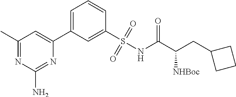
C1=C(S(NC(C(CC2CCC2)[NHBoc])=O)(=O)=O)C=CC=C1C1=CC(C)=NC(N)=N1
